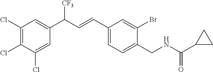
C1(Cl)=CC(C(C=CC2=CC=C(CNC(C3CC3)=O)C(Br)=C2)[CF3])=CC(Cl)=C1Cl
